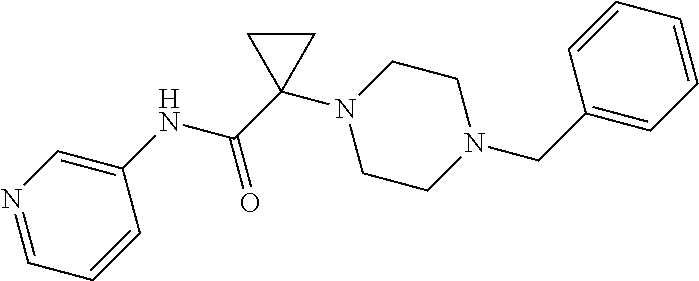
C(=O)(C1(N2CCN(CC3=CC=CC=C3)CC2)CC1)NC1=CN=CC=C1
